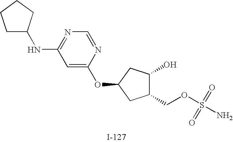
C1C(NC2=NC=NC(OC3CC(O)C(COS(N)(=O)=O)C3)=C2)CCC1
